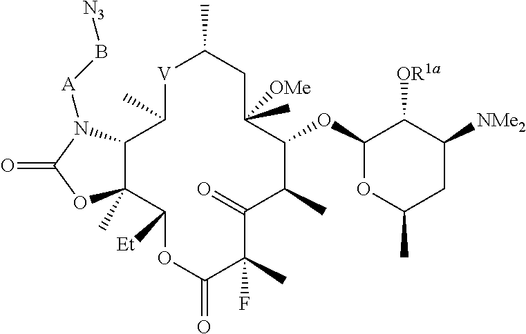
[V]1C(C)C2C(C)(C([Et])OC(=O)C(C)(F)C(=O)C(C)C(OC3OC(C)CC([NMe2])C3[OR1a])C(C)([OMe])CC1C)OC(=O)N2[A]B[N3]
